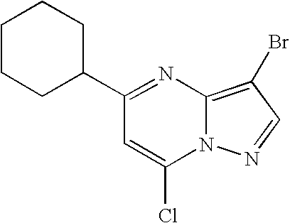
C12=C(Br)C=NN1C(Cl)=CC(C1CCCCC1)=N2
